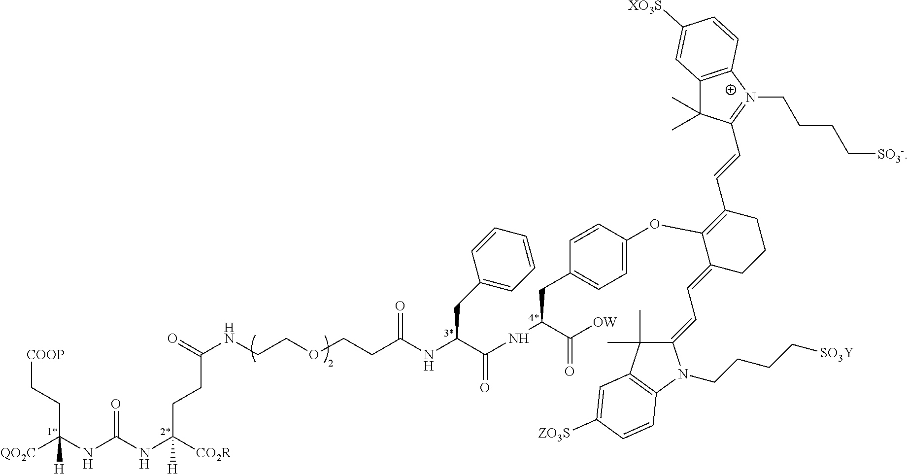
[QO2C]C(NC(NC([CO2R])(CCC(NCCOCCC(NC(CC1=CC=CC=C1)C(=O)NC(CC1=CC=C(OC2=C(C=CC3=[N+](CCCC[SO3-])C4=C(C3(C)C)C=C([XO3S])C=C4)CCCC2=CC=C2C(C)(C)C3=C(N2CCCC[SO3Y])C=CC([ZO3S])=C3)C=C1)C([OW])=O)=O)=O)[H])=O)(CC[COOP])[H]
